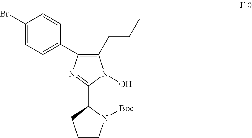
C1(C2CCCN2[Boc])=NC(C2=CC=C(Br)C=C2)=C(CCC)N1O
